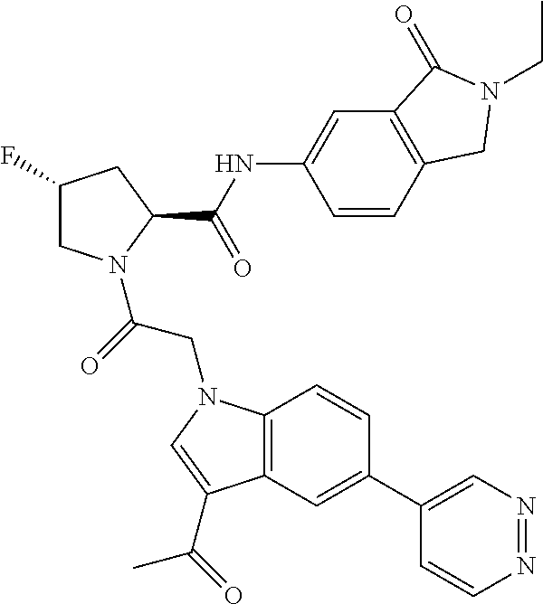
C12=C(C=C(C3=CN=NC=C3)C=C1)C(C(=O)C)=CN2CC(=O)N1CC(F)CC1C(NC1=CC2=C(C=C1)CN(CC)C2=O)=O
